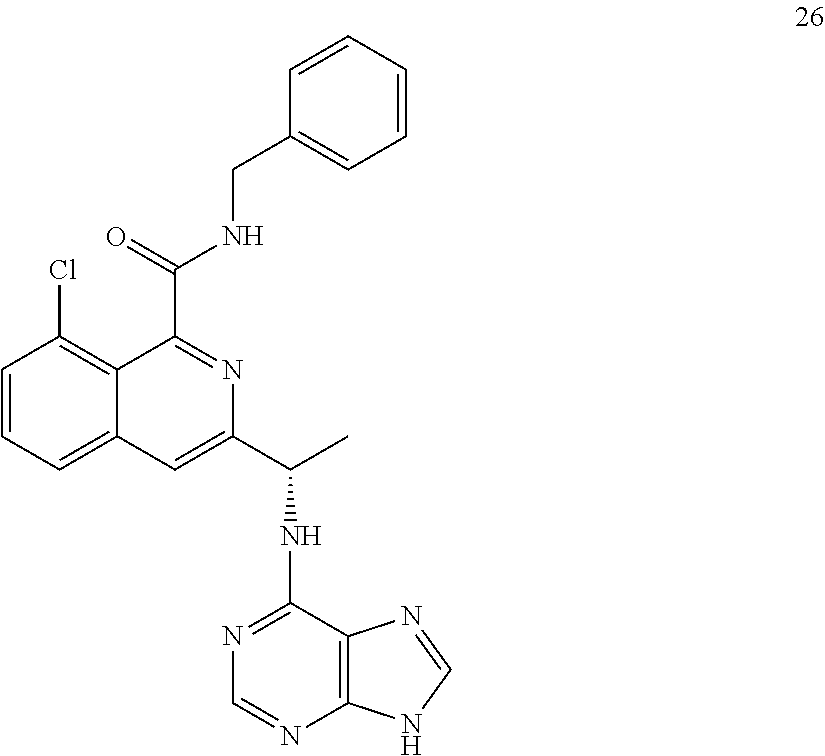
C1=CC=C2C(=C1Cl)C(C(=O)NCC1=CC=CC=C1)=NC(C(C)NC1=NC=NC3=C1N=CN3)=C2
